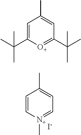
C1=C[N+](C)=CC=C1C.[I-].C1=C(C(C)(C)C)[O+]=C(C(C)(C)C)C=C1C
